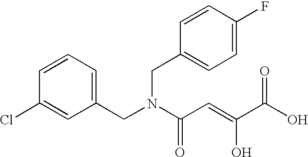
C1=CC=C(CN(C(C=C(C(O)=O)O)=O)CC2=CC=C(F)C=C2)C=C1Cl
